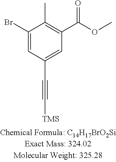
C1(Br)=CC(C#C[TMS])=CC(C(OC)=O)=C1C
